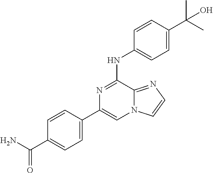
C1=CC(C(N)=O)=CC=C1C1=CN2C(=NC=C2)C(NC2=CC=C(C(C)(O)C)C=C2)=N1
